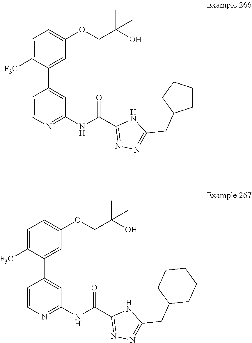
N1C(CC2CCCCC2)=NN=C1C(NC1=NC=CC(C2=CC(OCC(O)(C)C)=CC=C2[F3C])=C1)=O.N(C1=NC=CC(C2=CC(OCC(O)(C)C)=CC=C2[F3C])=C1)C(C1=NN=C(CC2CCCC2)N1)=O
